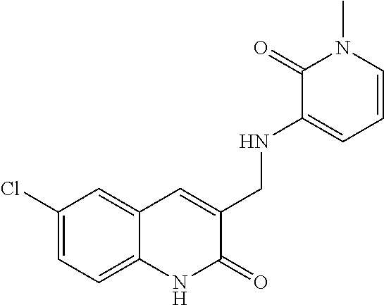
C1(Cl)=CC=C2C(=C1)C=C(CNC1=CC=CN(C)C1=O)C(=O)N2
